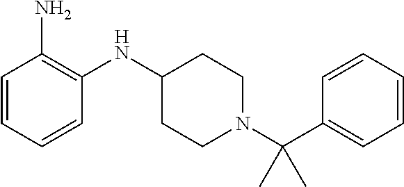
C(N1CCC(NC2=C(N)C=CC=C2)CC1)(C1=CC=CC=C1)(C)C
